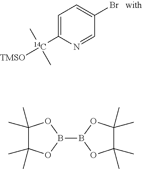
C1(Br)=CC=C([14C]([TMSO])(C)C)N=C1.C1(C)(C)C(C)(C)OB(B2OC(C)(C)C(C)(C)O2)O1
